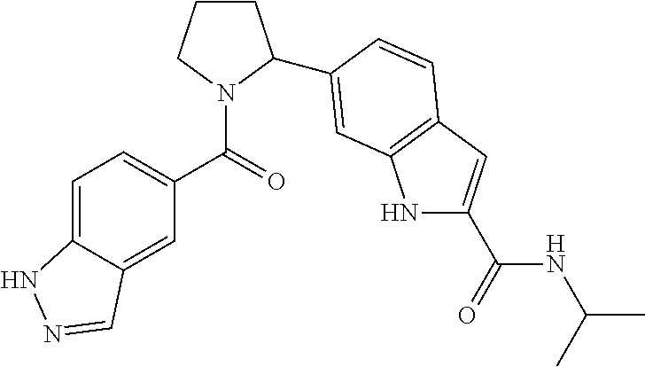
C1=C2C(=CC(C(=O)N3C(C4=CC5=C(C=C(C(=O)NC(C)C)N5)C=C4)CCC3)=C1)C=NN2
